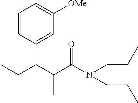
C1=CC(C(C(C(N(CCC)CCC)=O)C)CC)=CC([OMe])=C1
